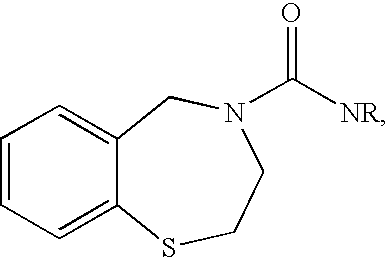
C1=CC=C2C(=C1)CN(C([NR])=O)CCS2
